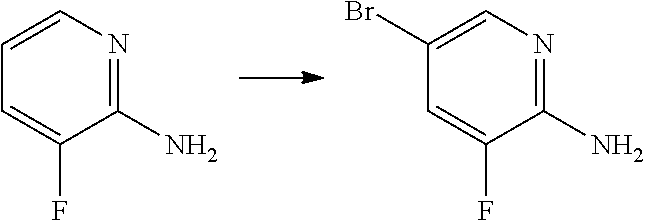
C1=CN=C(N)C(F)=C1.C1(Br)=CN=C(N)C(F)=C1
